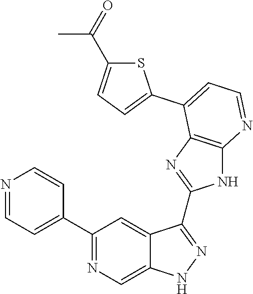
C1(C2=NC=C3C(=C2)C(C2=NC4=C(N2)N=CC=C4C2=CC=C(C(=O)C)S2)=NN3)=CC=NC=C1
